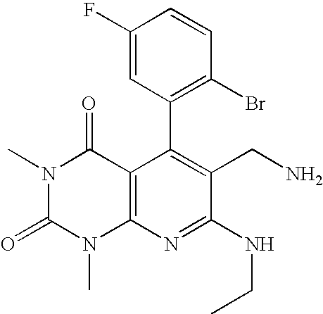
C1(C2=C(Br)C=CC(F)=C2)=C(CN)C(NCC)=NC2=C1C(=O)N(C)C(=O)N2C
